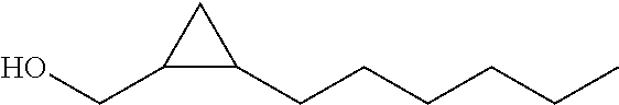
C1(CCCCCC)CC1CO
